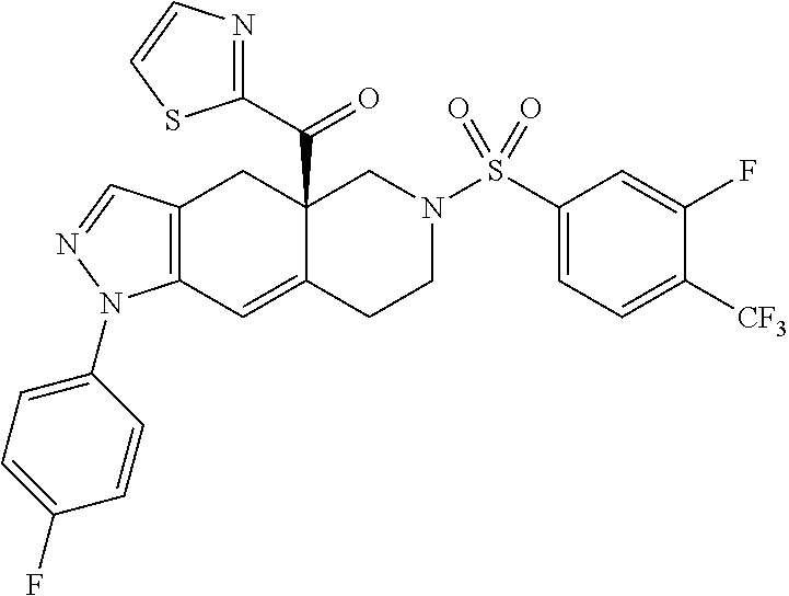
C12=C(C=C3C(C(C4=NC=CS4)=O)(C1)CN(S(C1=CC=C([CF3])C(F)=C1)(=O)=O)CC3)N(C1=CC=C(F)C=C1)N=C2
